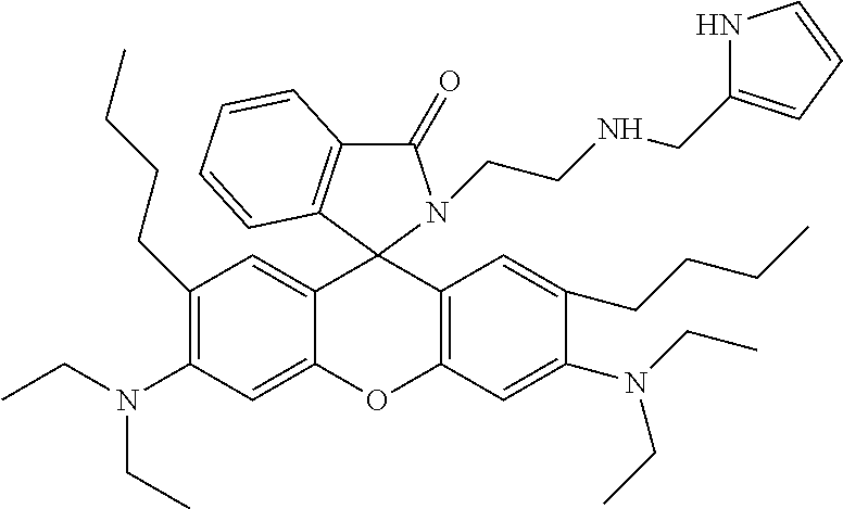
C1(CCCC)=C(N(CC)CC)C=C2C(=C1)C1(C3=C(O2)C=C(N(CC)CC)C(CCCC)=C3)N(CCNCC2=CC=CN2)C(=O)C2=C1C=CC=C2
